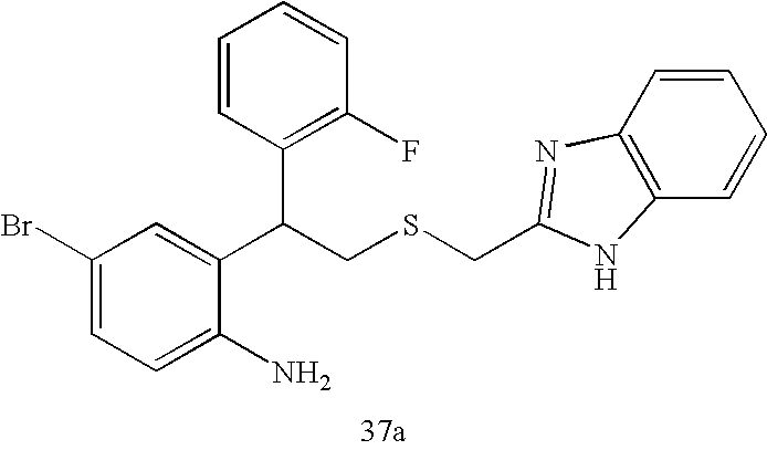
C1=C(N)C(C(C2=C(F)C=CC=C2)CSCC2=NC3=C(C=CC=C3)N2)=CC(Br)=C1
